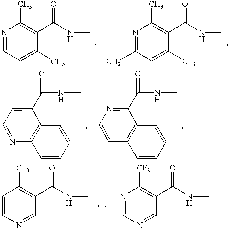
N1=CC=C(C)C(C(NC)=O)=C1C.N1=C(C)C=C([CF3])C(C(NC)=O)=C1C.C1=NC2=C(C(C(NC)=O)=C1)C=CC=C2.C1=CC2=C(C(C(NC)=O)=N1)C=CC=C2.C1=CN=CC(C(NC)=O)=C1[CF3].N1=CN=CC(C(NC)=O)=C1[CF3]
